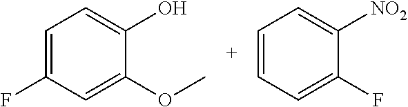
C1=C(F)C=C(OC)C(O)=C1.C1=CC=C(F)C([NO2])=C1
